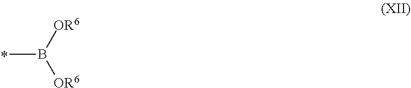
CB([OR6])[OR6]
